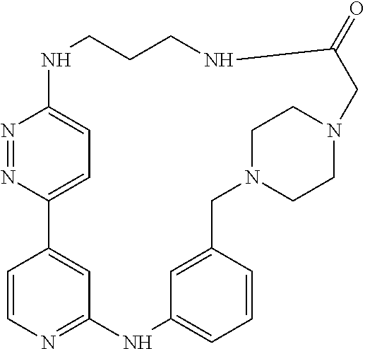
N1C2=CC=C(N=N2)C2=CC(=NC=C2)NC2=CC=CC(=C2)CN2CCN(CC2)CC(=O)NCCC1
